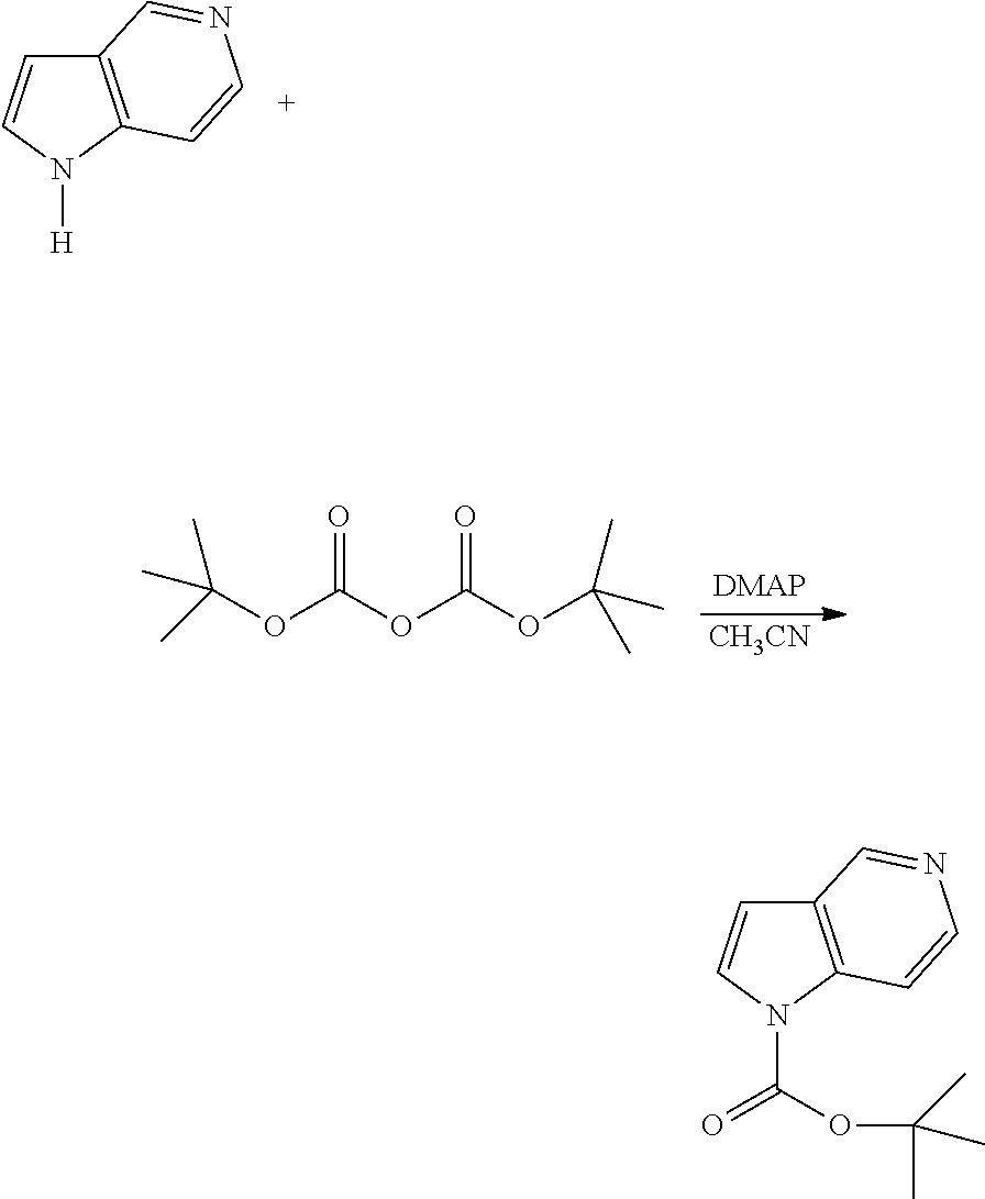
O(C(C)(C)C)C(OC(OC(C)(C)C)=O)=O.[CH3CN].C12=C(N([H])C=C1)C=CN=C2.C12=C(N(C(OC(C)(C)C)=O)C=C1)C=CN=C2
